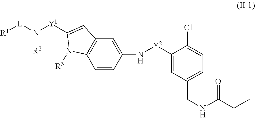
C1=CC(N[Y2]C2=CC(CNC(C(C)C)=O)=CC=C2Cl)=CC2=C1N([R3])C([Y1]N([L][R1])[R2])=C2
